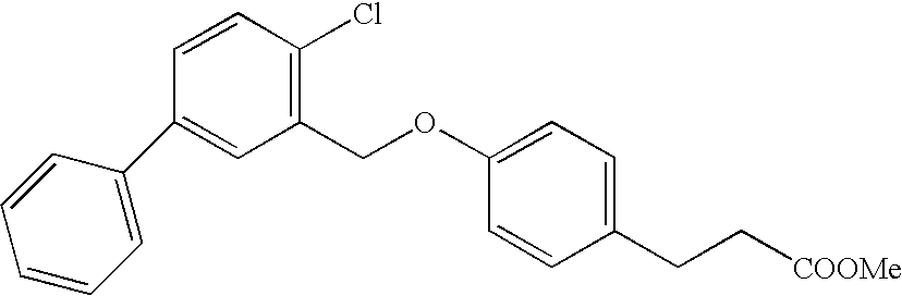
C1(C2=CC(COC3=CC=C(CC[COOMe])C=C3)=C(Cl)C=C2)=CC=CC=C1
